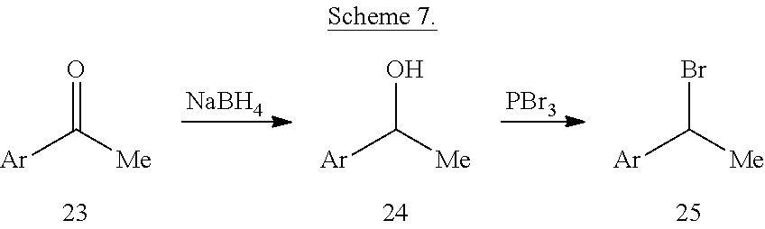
[Ar]C([Me])=O.[NaBH4].[Ar]C([Me])O.[PBr3].[Ar]C([Me])Br
